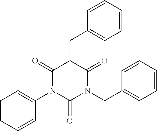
C1=CC=CC(N2C(=O)N(CC3=CC=CC=C3)C(=O)C(CC3=CC=CC=C3)C2=O)=C1
